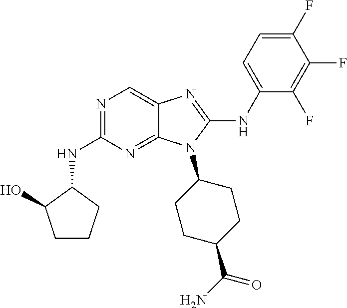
N1=C(NC2C(O)CCC2)N=C2C(=C1)N=C(NC1=CC=C(F)C(F)=C1F)N2C1CCC(C(N)=O)CC1
